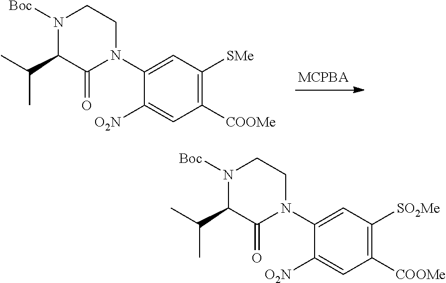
C1([COOMe])=C([SMe])C=C(N2CCN([Boc])C(C(C)C)C2=O)C([O2N])=C1.C1([COOMe])=C([SO2Me])C=C(N2CCN([Boc])C(C(C)C)C2=O)C([O2N])=C1
